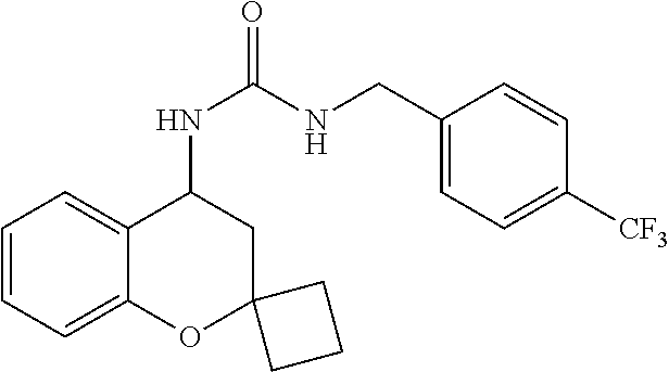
C1=CC=C2C(=C1)C(NC(=O)NCC1=CC=C([CF3])C=C1)CC1(O2)CCC1
